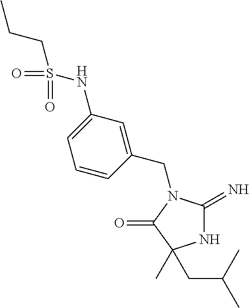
N1C(=N)N(CC2=CC(NS(=O)(=O)CCC)=CC=C2)C(=O)C1(C)CC(C)C
